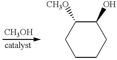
[CH3OH].C1CCCC(O)C1[CH3O]
